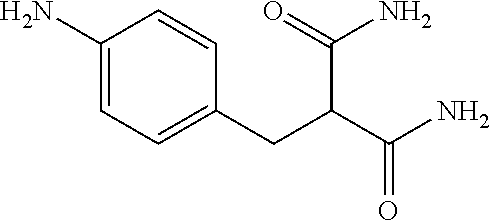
C1=C(N)C=CC(CC(C(N)=O)C(N)=O)=C1
